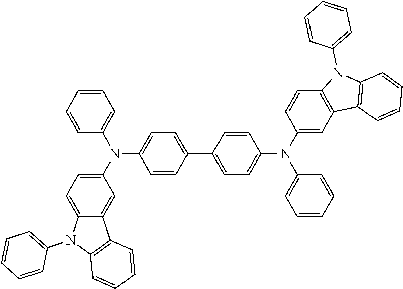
C1=CC=CC(N(C2=CC=C3C(=C2)C2=C(N3C3=CC=CC=C3)C=CC=C2)C2=CC=C(C3=CC=C(N(C4=CC5=C(C=C4)N(C4=CC=CC=C4)C4=C5C=CC=C4)C4=CC=CC=C4)C=C3)C=C2)=C1
